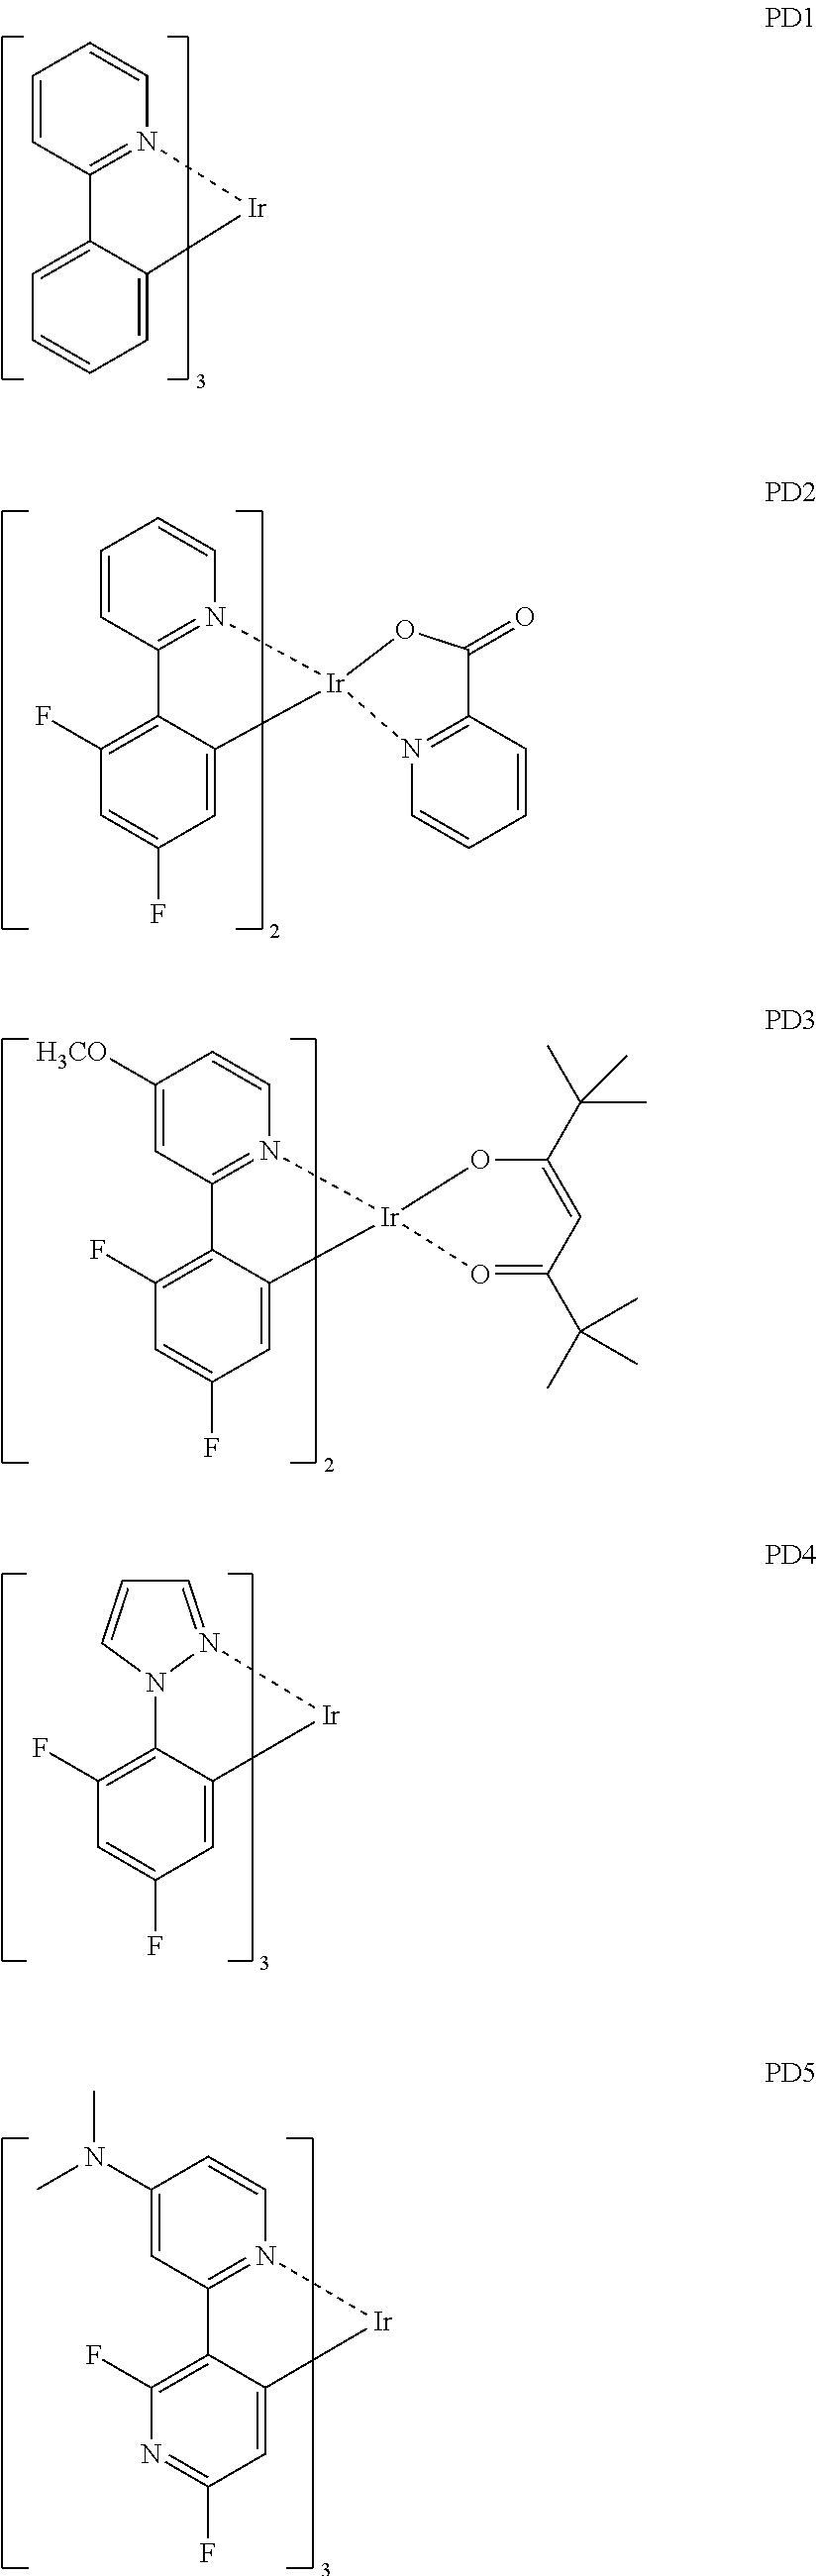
C1=CC2=N(C=C1)[Ir]C1=CC=CC=C21.C1=CC2=N(C=C1)[Ir]1(C3=CC(F)=CC(F)=C23)N2=C(C=CC=C2)C(=O)O1.C1([H3CO])=CC2=N(C=C1)[Ir]1(C3=CC(F)=CC(F)=C23)O=C(C(C)(C)C)C=C(C(C)(C)C)O1.C1=N2N(C=C1)C1=C(F)C=C(F)C=C1[Ir]2.C1(N(C)C)=CC2=N(C=C1)[Ir]C1=CC(F)=NC(F)=C21
